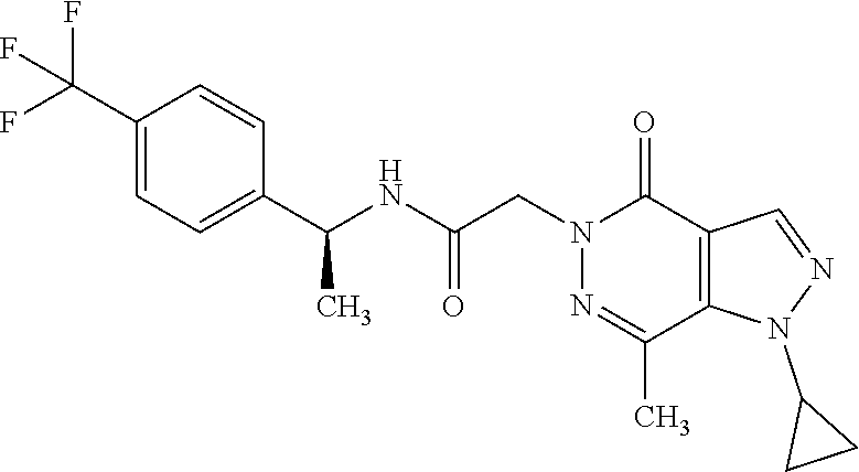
C1(C(F)(F)F)=CC=C(C(NC(CN2C(=O)C3=C(C(C)=N2)N(C2CC2)N=C3)=O)C)C=C1
